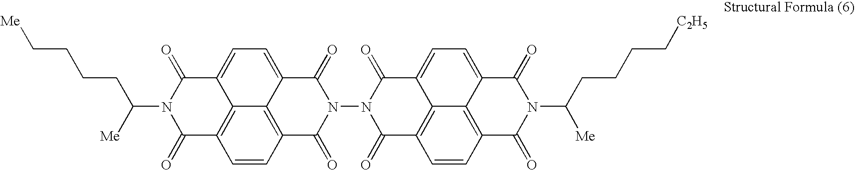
C1(=O)N(C([Me])CCCC[Me])C(=O)C2=C3C1=CC=C1C3=C(C(=O)N(N3C(=O)C4=C5C(=CC=C6C5=C(C(=O)N(C(CCCC[C2H5])[Me])C6=O)C=C4)C3=O)C1=O)C=C2
